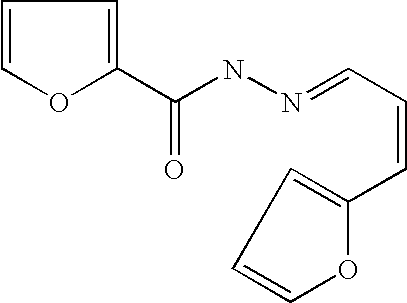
C1=COC(C(NN=CC=CC2=CC=CO2)=O)=C1
